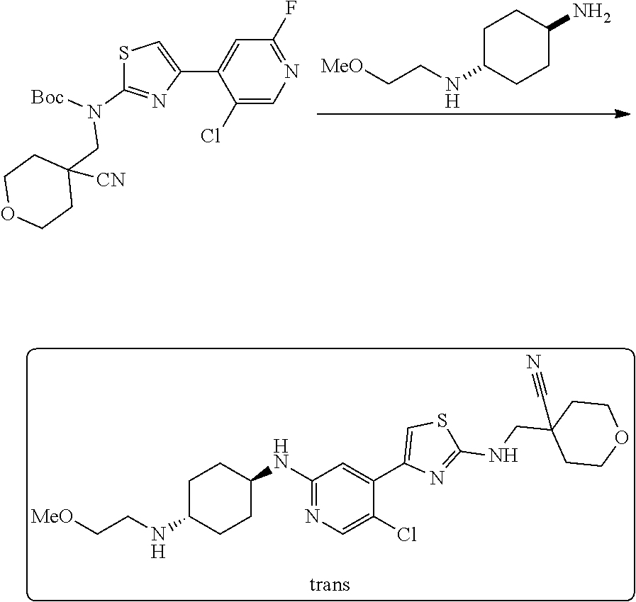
C1C(NCC[MeO])CCC(NC2=NC=C(Cl)C(C3=CSC(NCC4(C#N)CCOCC4)=N3)=C2)C1.C1=C(C2=CSC(N([Boc])CC3([CN])CCOCC3)=N2)C(Cl)=CN=C1F.C1(N)CCC(NCC[MeO])CC1
